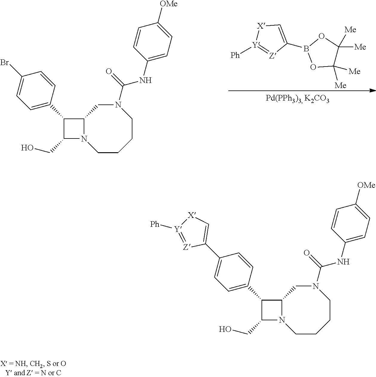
C1(C2=CC=C(Br)C=C2)C(CO)N2C1CN(C(=O)NC1=CC=C([OMe])C=C1)CCCC2.C1(B2OC([Me])([Me])C([Me])([Me])O2)=C[X][Y]([Ph])=[Z]1.C1(C2=CC=C(C3=C[X][Y]([Ph])=[Z]3)C=C2)C(CO)N2C1CN(C(=O)NC1=CC=C([OMe])C=C1)CCCC2
